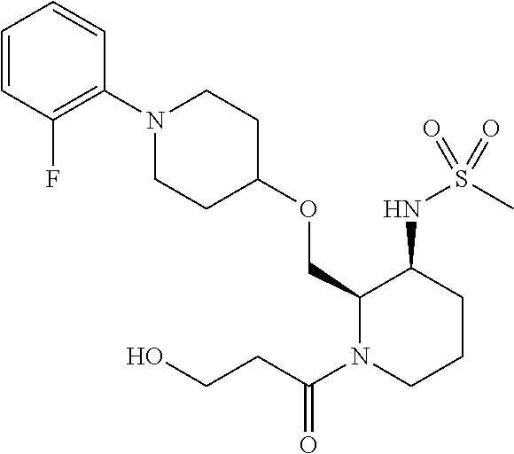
C1=CC(F)=C(N2CCC(OCC3N(C(CCO)=O)CCCC3NS(=O)(C)=O)CC2)C=C1
